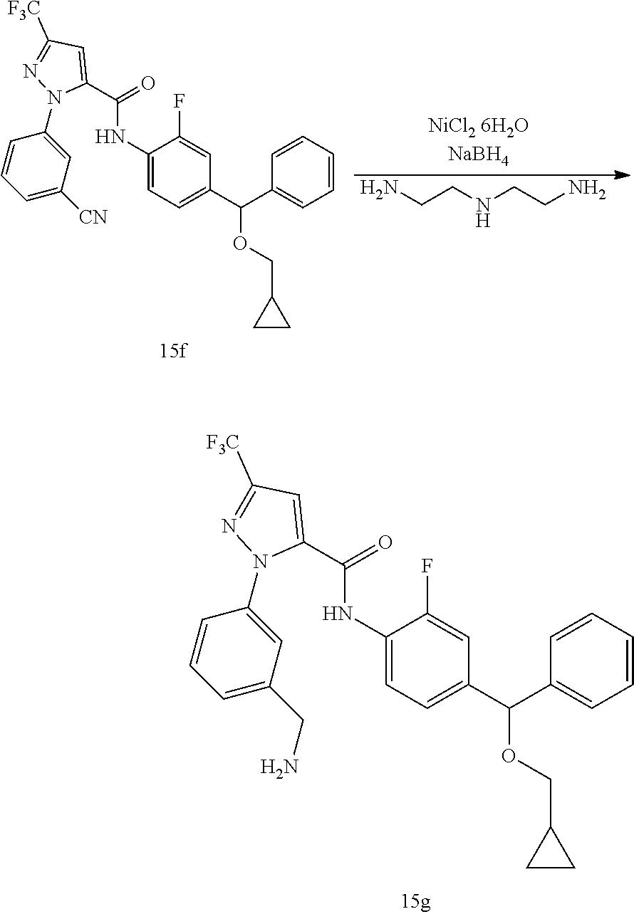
C1(NC(C2=CC([F3C])=NN2C2=CC(CN)=CC=C2)=O)=CC=C(C(C2=CC=CC=C2)OCC2CC2)C=C1F.C1(NC(C2=CC([F3C])=NN2C2=CC([CN])=CC=C2)=O)=CC=C(C(C2=CC=CC=C2)OCC2CC2)C=C1F.NCCNCCN
